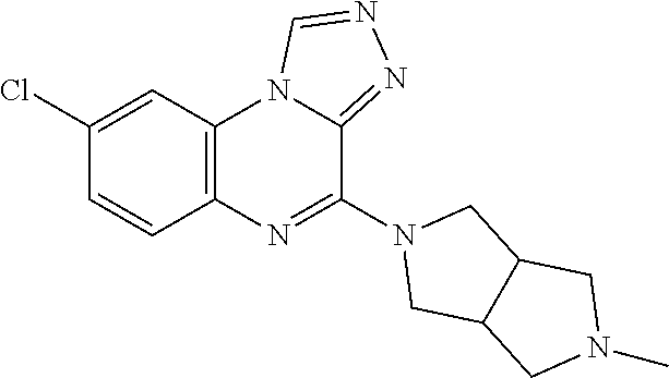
C12=C(C=C(Cl)C=C1)N1C(=NN=C1)C(N1CC3C(C1)CN(C)C3)=N2
